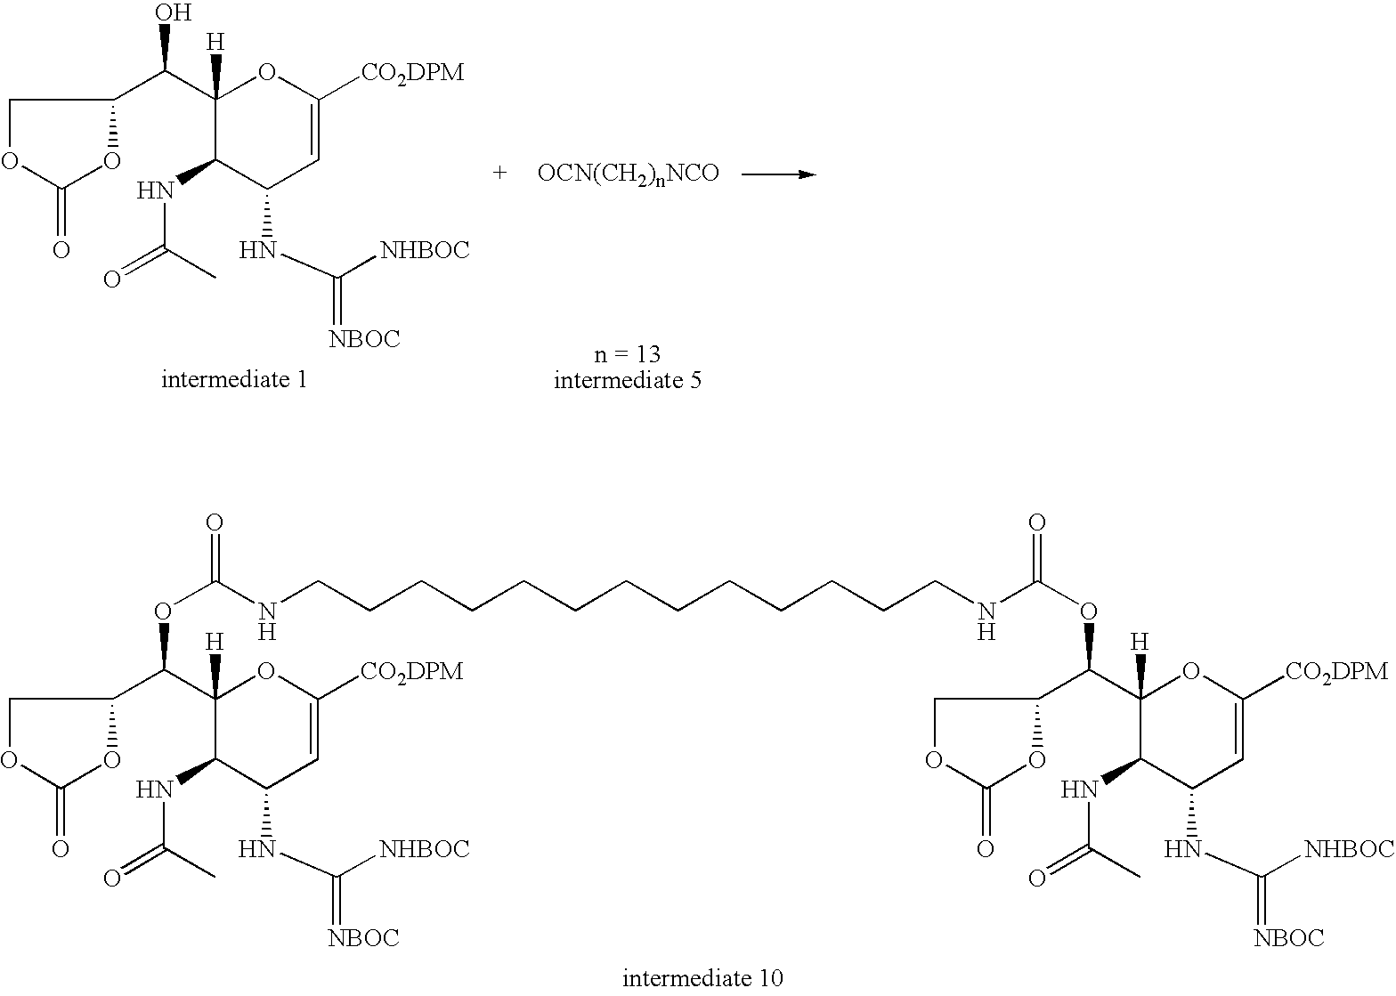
C1(C(O)C2COC(=O)O2)([H])C(NC(C)=O)C(NC([NHBOC])=[NBOC])C=C([CO2DPM])O1.[OCN(CH2)nNCO].C1(C(OC(NCCCCCCCCCCCCCNC(OC(C2([H])C(NC(C)=O)C(NC([NHBOC])=[NBOC])C=C([CO2DPM])O2)C2COC(=O)O2)=O)=O)C2COC(=O)O2)([H])C(NC(C)=O)C(NC([NHBOC])=[NBOC])C=C([CO2DPM])O1
